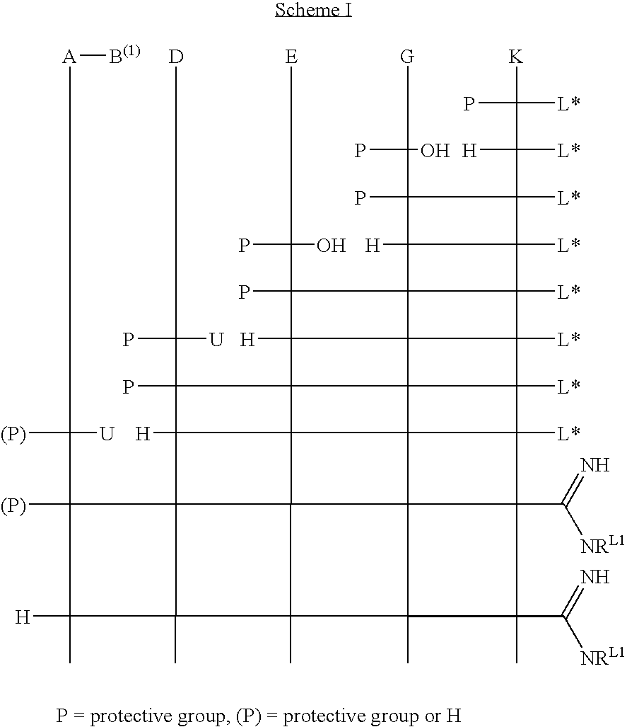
[K]C(P)([L*])C([H])([L*])C1([L*])C2([L*])C([H])(C1(C([G])(P)O)P)C13C2([L*])C2([L*])C14C15C2([L*])C2([L*])C16C17C2(C([NRL1])=N)C(C([NRL1])=N)(C)C1(C)C1(C)C72C67C5(C4([H])C3(C([E])(P)O)P)C(C([D])(P)[U])(P)C7([H])C23C1(C)C(C)([H])C3([(P)])C([A][B(1)])([(P)])[U]
